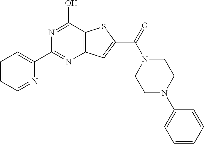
C1=CC=NC(C2=NC3=C(C(O)=N2)SC(C(N2CCN(C4=CC=CC=C4)CC2)=O)=C3)=C1
